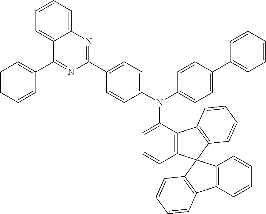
C1=CC2=C(C=C1)C1(C3=C2C=CC=C3)C2=C(C3=C1C=CC=C3N(C1=CC=C(C3=NC4=CC=CC=C4C(C4=CC=CC=C4)=N3)C=C1)C1=CC=C(C3=CC=CC=C3)C=C1)C=CC=C2
